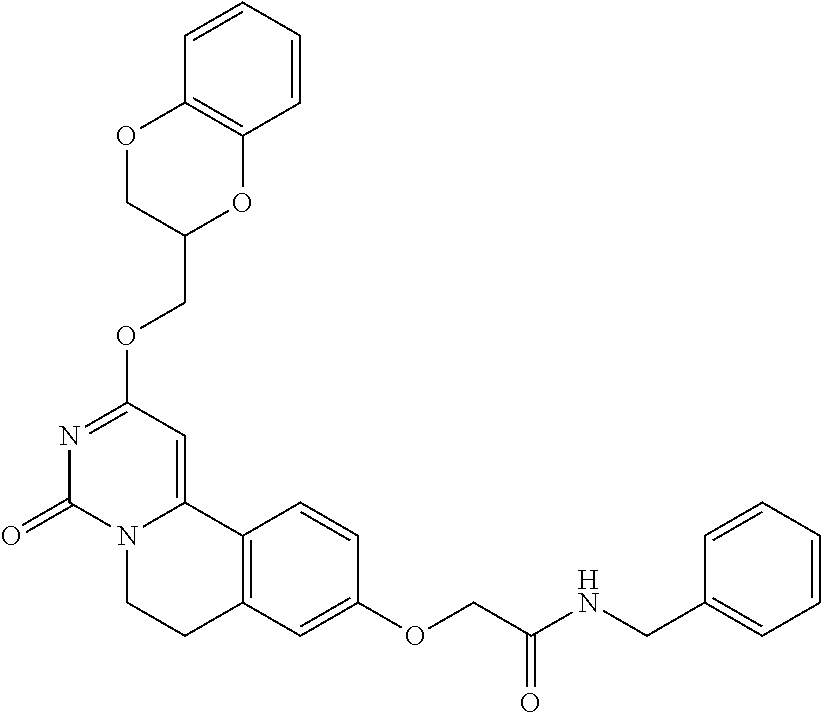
N1=C(OCC2OC3=C(OC2)C=CC=C3)C=C2N(C1=O)CCC1=C2C=CC(OCC(NCC2=CC=CC=C2)=O)=C1
